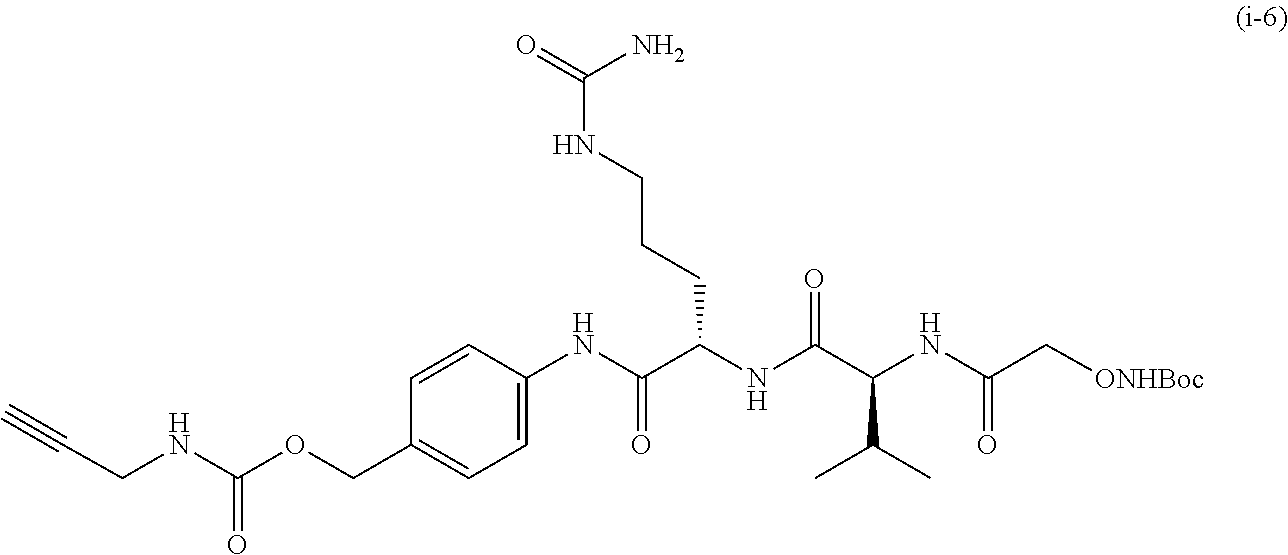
C1=CC(NC(C(NC(C(NC(C[ONHBoc])=O)C(C)C)=O)CCCNC(N)=O)=O)=CC=C1COC(NCC#C)=O
